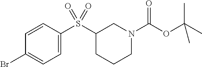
S(C1CCCN(C(OC(C)(C)C)=O)C1)(C1=CC=C(Br)C=C1)(=O)=O
